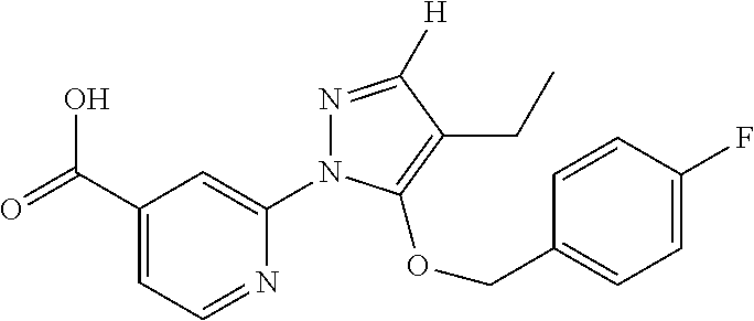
OC(C1=CC=NC(N2N=C([H])C(CC)=C2OCC2=CC=C(F)C=C2)=C1)=O
